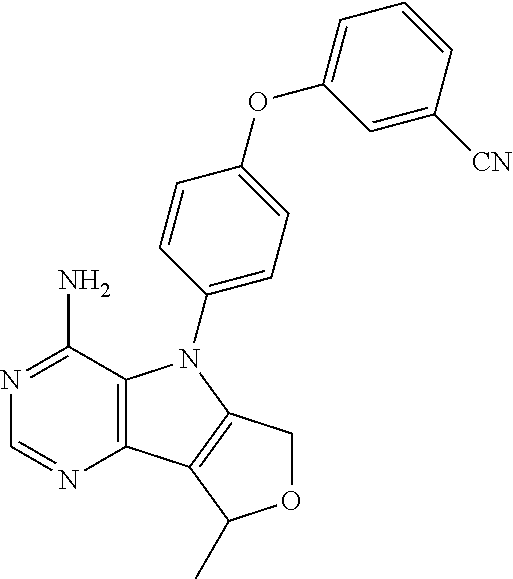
C12=C(C(N)=NC=N1)N(C1=CC=C(OC3=CC=CC([CN])=C3)C=C1)C1=C2C(C)OC1
